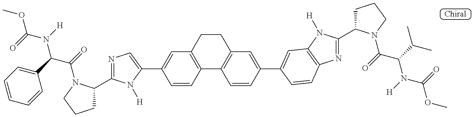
COC(=O)N([H])C(C1=CC=CC=C1)C(=O)N1C(C2=NC=C(C3=CC4=C(C=C3)C3=C(CC4)C=C(C4=CC5=C(N=C(C6CCCN6C(C(N(C(OC)=O)[H])C(C)C)=O)N5[H])C=C4)C=C3)N2[H])CCC1
